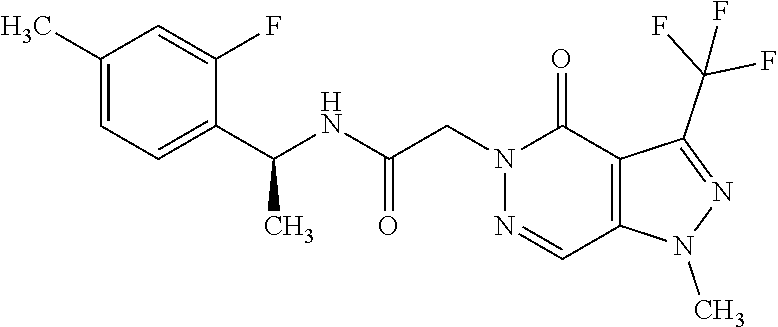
C1(C)=CC=C(C(NC(CN2N=CC3=C(C2=O)C(C(F)(F)F)=NN3C)=O)C)C(F)=C1
